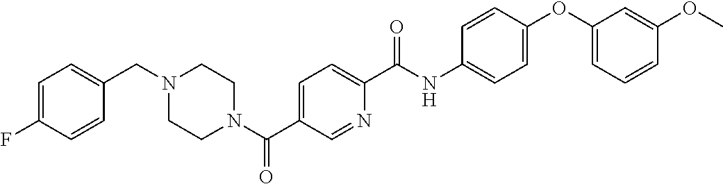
C1=C(F)C=CC(CN2CCN(C(C3=CC=C(C(NC4=CC=C(OC5=CC=CC(OC)=C5)C=C4)=O)N=C3)=O)CC2)=C1
